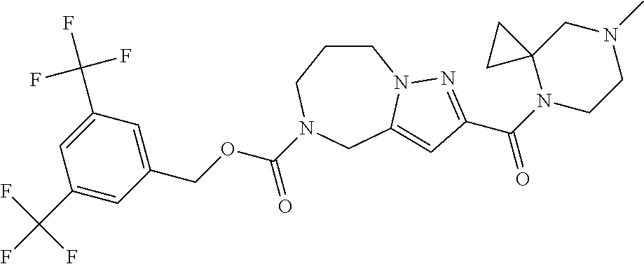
C1CCN(C(OCC2=CC(C(F)(F)F)=CC(C(F)(F)F)=C2)=O)CC2=CC(C(N3CCN(C)CC34CC4)=O)=NN12
